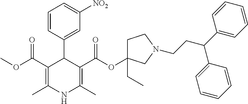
C1=CC(C2C(C(OC)=O)=C(C)NC(C)=C2C(=O)OC2(CC)CCN(CCC(C3=CC=CC=C3)C3=CC=CC=C3)C2)=CC([NO2])=C1
